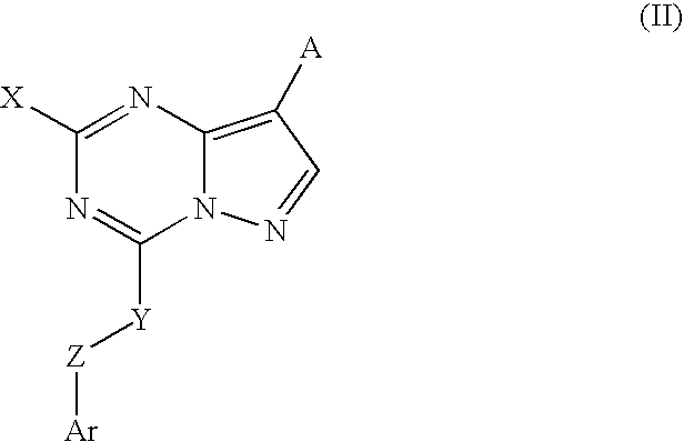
C1([X])=NC2=C([A])C=NN2C([Y][Z][Ar])=N1
